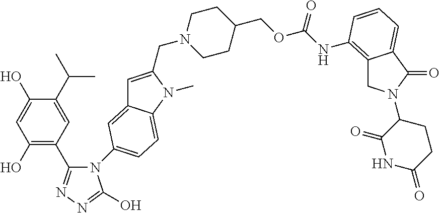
C1(O)=C(C2=NN=C(O)N2C2=CC=C3C(=C2)C=C(CN2CCC(COC(NC4=C5CN(C6C(=O)NC(=O)CC6)C(=O)C5=CC=C4)=O)CC2)N3C)C=C(C(C)C)C(O)=C1
